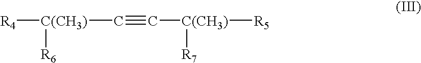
[R4][C(CH3)]([R6])C#C[C(CH3)]([R7])[R5]
